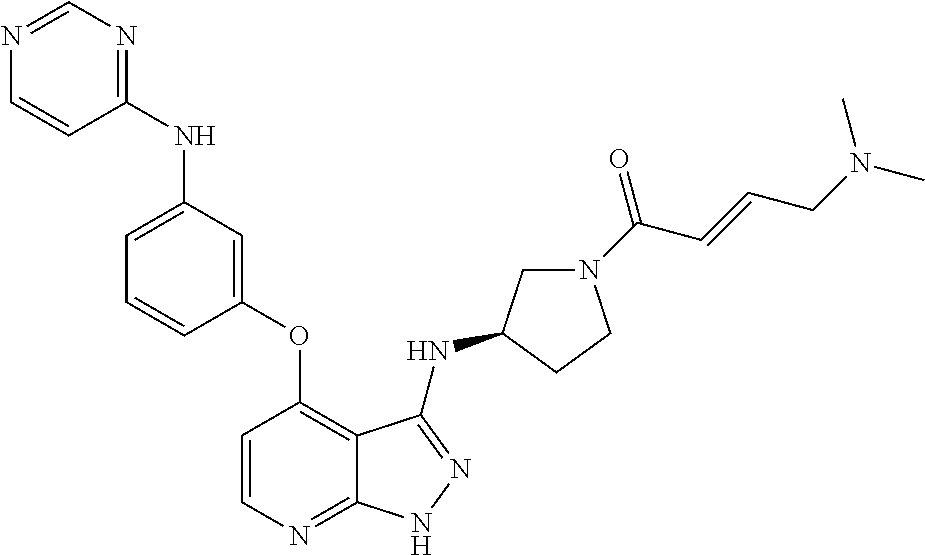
C1=C(NC2=NC=NC=C2)C=C(OC2=C3C(=NC=C2)NN=C3NC2CN(C(C=CCN(C)C)=O)CC2)C=C1
